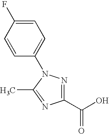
C1(C(O)=O)=NN(C2=CC=C(F)C=C2)C(C)=N1
